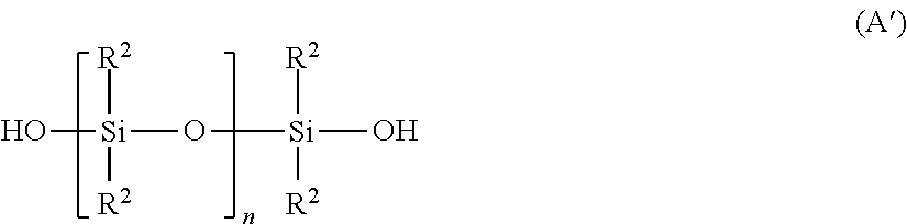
O[Si](O[Si]([R2])([R2])O)([R2])[R2]
